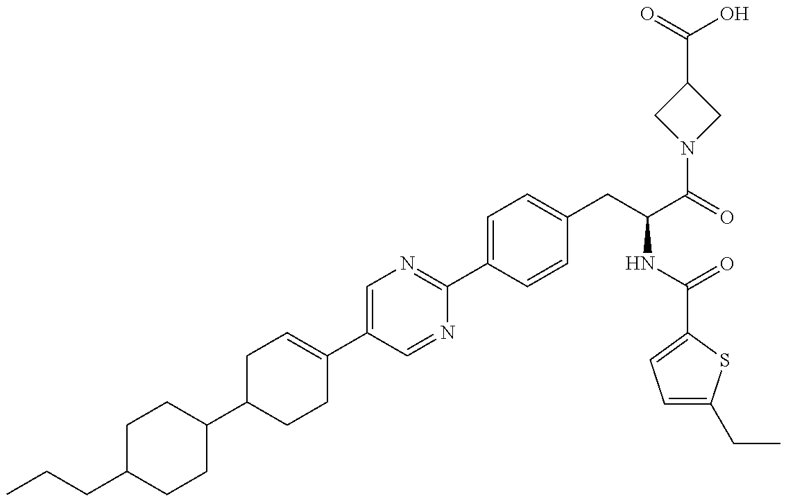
C1(C2CCC(C3=CN=C(C4=CC=C(CC(NC(=O)C5=CC=C(CC)S5)C(N5CC(C(O)=O)C5)=O)C=C4)N=C3)=CC2)CCC(CCC)CC1
